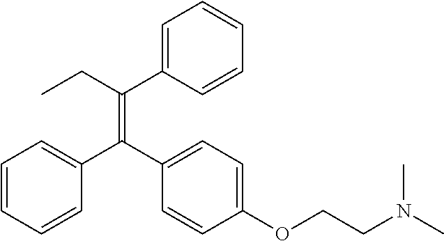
C1=CC=CC(C(C2=CC=C(OCCN(C)C)C=C2)=C(CC)C2=CC=CC=C2)=C1
